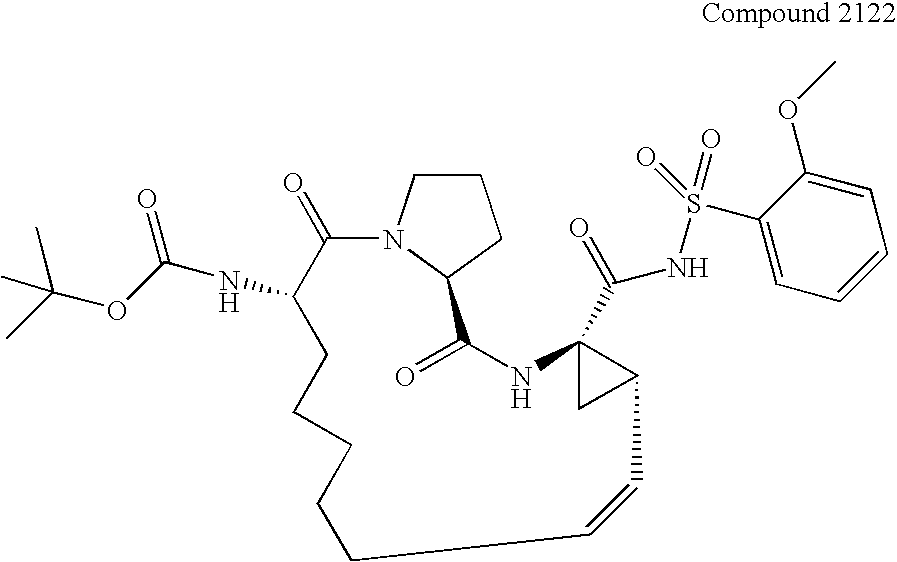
N12C(=O)C(NC(OC(C)(C)C)=O)CCCCCC=CC3C(C(NS(=O)(=O)C4=CC=CC=C4OC)=O)(C3)NC(=O)C1CCC2
